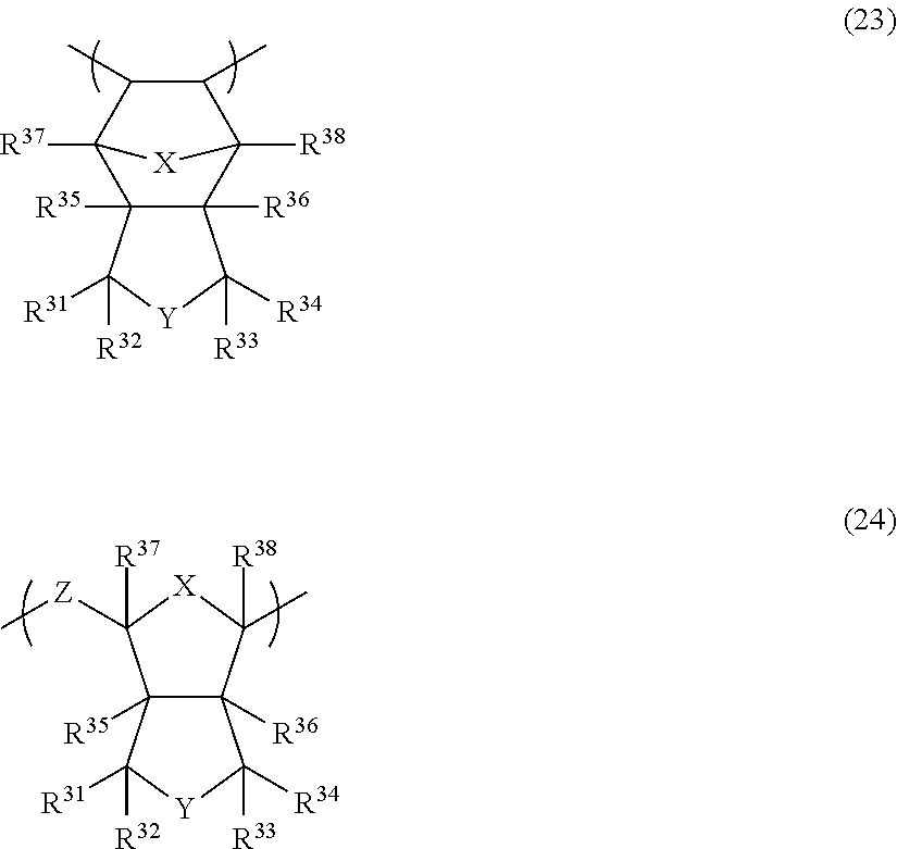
C12([R35])C([R36])(C3([R38])C(C)C(C)C1([R37])[X]3)C([R34])([R33])[Y]C2([R31])[R32].C12([R35])C([R36])(C([R38])(C)[X]C1([Z]C)[R37])C([R33])([R34])[Y]C2([R32])[R31]
